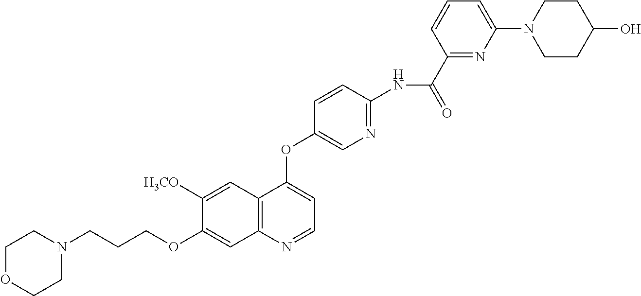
C1OCCN(CCCOC2=CC3=C(C=C2[H3CO])C(OC2=CN=C(NC(C4=NC(N5CCC(O)CC5)=CC=C4)=O)C=C2)=CC=N3)C1
